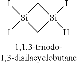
C1[Si](I)(I)C[Si]1([H])I
